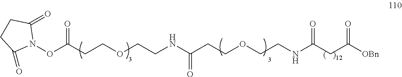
C(CCOCCNC(CC([OBn])=O)=O)(NCCOCCC(ON1C(=O)CCC1=O)=O)=O
